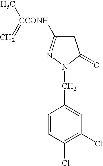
C1C([CCONH](C)=C)=NN(CC2=CC(Cl)=C(Cl)C=C2)C1=O
